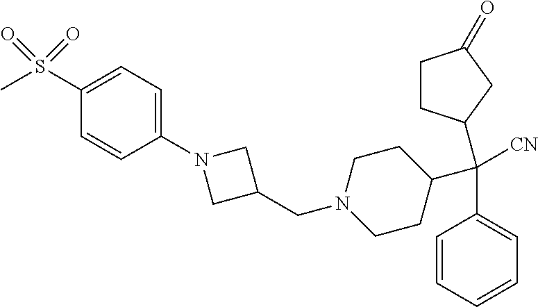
C(C1=CC=CC=C1)([CN])(C1CCN(CC2CN(C3=CC=C(S(C)(=O)=O)C=C3)C2)CC1)C1CCC(=O)C1
